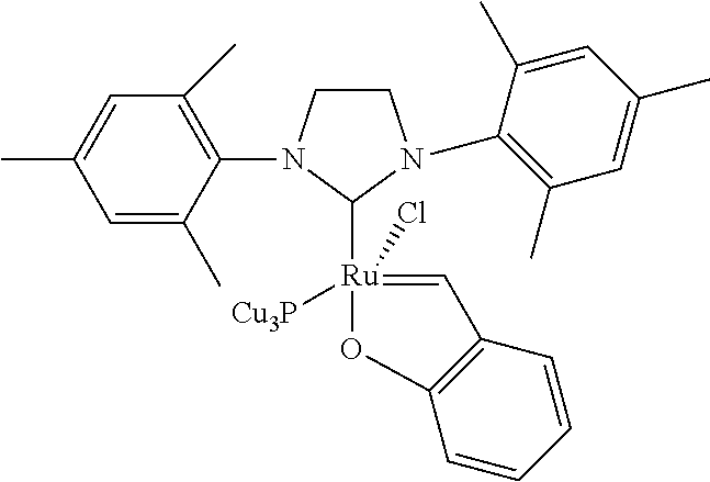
C1CN(C2=C(C)C=C(C)C=C2C)C([Ru]2([Cu3P])(Cl)=CC3=C(O2)C=CC=C3)N1C1=C(C)C=C(C)C=C1C
